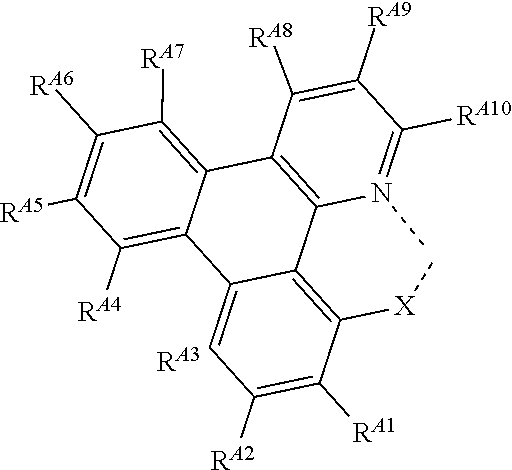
C1([RA7])=C2C3=C(N(C)=C([RA10])C([RA9])=C3[RA8])C3=C([X]C)C([RA1])=C([RA2])C=C3C2=C([RA4])C([RA5])=C1[RA6].[RA3]
